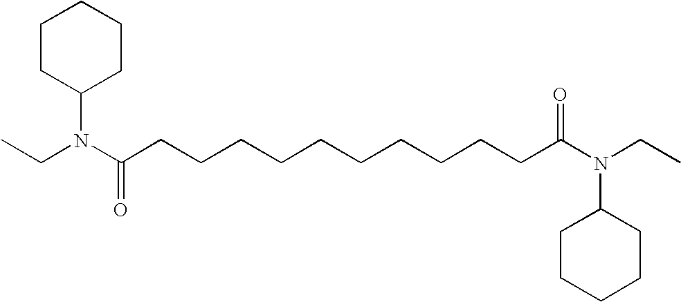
C(N(C(CCCCCCCCCCC(N(CC)C1CCCCC1)=O)=O)C1CCCCC1)C
